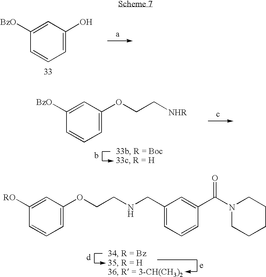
C1=C(O)C=C([BzO])C=C1.C1=C(OCC[NHR])C=C([BzO])C=C1.C1=C(OCCNCC2=CC=CC(C(N3CCCCC3)=O)=C2)C=C([RO])C=C1
